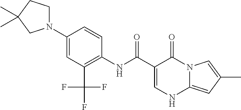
C1(N2CCC(C)(C)C2)=CC(C(F)(F)F)=C(NC(C2=CNC3=CC(C)=CN3C2=O)=O)C=C1
